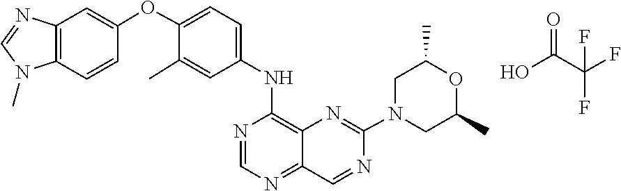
C1=NC(NC2=CC=C(OC3=CC4=C(N(C)C=N4)C=C3)C(C)=C2)=C2N=C(N3CC(C)OC(C)C3)N=CC2=N1.C(C(F)(F)F)(O)=O
